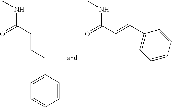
C1(CCCC(NC)=O)=CC=CC=C1.C1(C=CC(=O)NC)=CC=CC=C1
